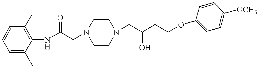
C1=C(C)C(NC(CN2CCN(CC(CCOC3=CC=C([OCH3])C=C3)O)CC2)=O)=C(C)C=C1
